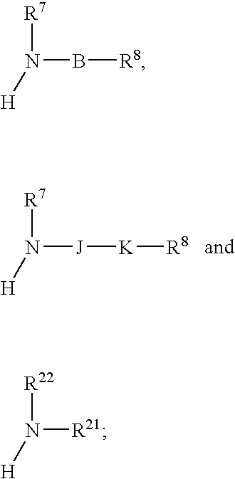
[R7]N([J][K][R8])[H].[R7]N(B[R8])[H].[R22]N([R21])[H]
